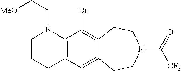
C1CCC2=C(N1CC[MeO])C(Br)=C1C(=C2)CCN(C(=O)[CF3])CC1
